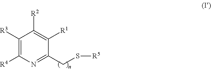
C1([R3])=C([R4])N=C(CS[R5])C([R1])=C1[R2]
